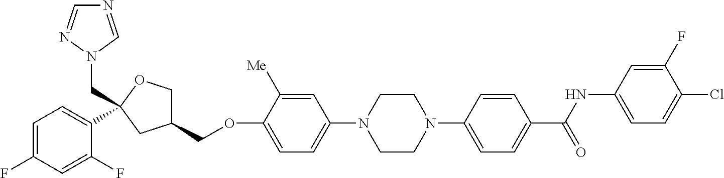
C1=C(F)C=C(F)C(C2(CN3N=CN=C3)OCC(COC3=CC=C(N4CCN(C5=CC=C(C(NC6=CC=C(Cl)C(F)=C6)=O)C=C5)CC4)C=C3[Me])C2)=C1
